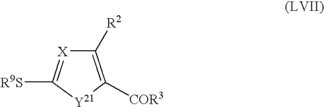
C1([R2])=C([COR3])[Y21]C([R9S])=[X]1
